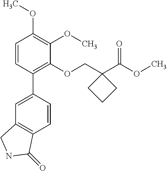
C1=CC(C2=CC3=C(C=C2)C(=O)NC3)=C(OCC2(C(OC)=O)CCC2)C(OC)=C1OC
